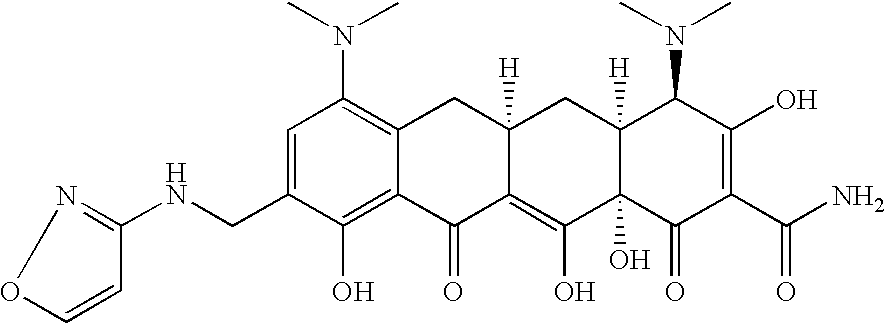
N(CC1=CC(N(C)C)=C2C(=C1O)C(=O)C1=C(O)C3(O)C([H])(CC1([H])C2)C(N(C)C)C(O)=C(C(N)=O)C3=O)C1=NOC=C1
